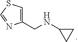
C1(CNC2CC2)=CSC=N1
